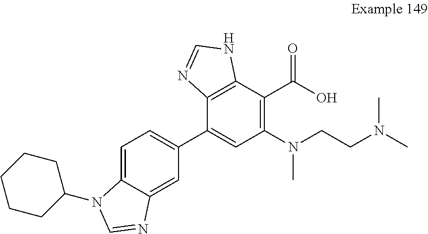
C1=C2C(=CC=C1C1=CC(N(CCN(C)C)C)=C(C(O)=O)C3=C1N=CN3)N(C1CCCCC1)C=N2
